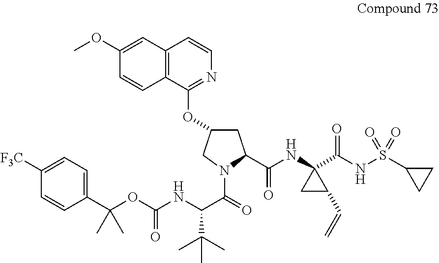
C1C(OC2=NC=CC3=C2C=CC(OC)=C3)CN(C(=O)C(NC(=O)OC(C2=CC=C([F3C])C=C2)(C)C)C(C)(C)C)C1C(NC1(C(NS(C2CC2)(=O)=O)=O)CC1C=C)=O
